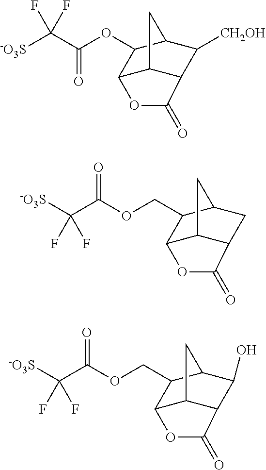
[-O3S]C(C(OC1C2C3C(C([CH2OH])C1C3)C(=O)O2)=O)(F)F.C(C(OCC1C2C3C(CC1C3)C(=O)O2)=O)([-O3S])(F)F.C(C(OCC1C2C3C(C(O)C1C3)C(=O)O2)=O)([-O3S])(F)F
